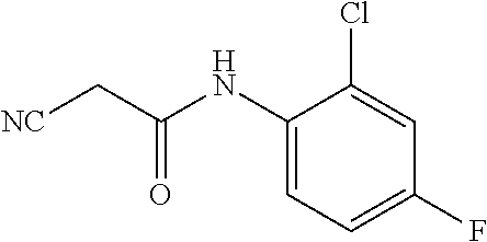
C1(NC(C[NC])=O)=CC=C(F)C=C1Cl
